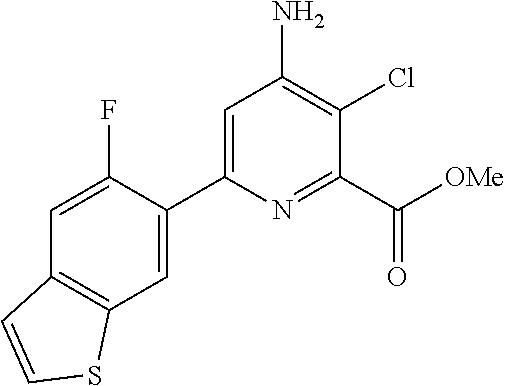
C1(C2=CC3=C(C=C2F)C=CS3)=CC(N)=C(Cl)C(C(=O)[OMe])=N1
